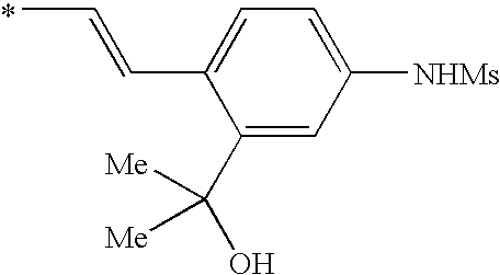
CC=CC1=CC=C([NHMs])C=C1C(O)([Me])[Me]
